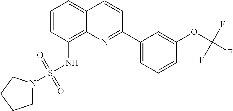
C1=CC(NS(=O)(=O)N2CCCC2)=C2C(=C1)C=CC(C1=CC=CC(OC(F)(F)F)=C1)=N2
